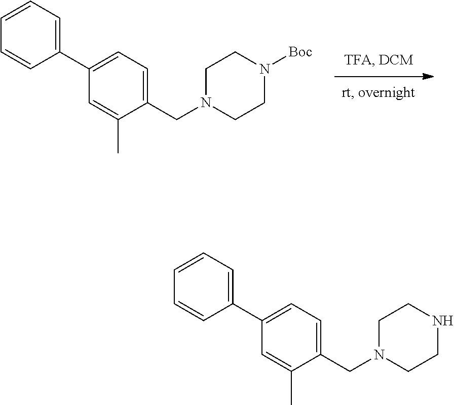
C1=C(C)C(CN2CCN([Boc])CC2)=CC=C1C1=CC=CC=C1.C1=C(C)C(CN2CCNCC2)=CC=C1C1=CC=CC=C1
